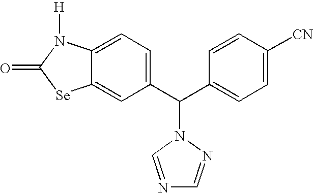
C1(C(C2=CC=C([CN])C=C2)N2N=CN=C2)=CC=C2C(=C1)[Se]C(=O)N2[H]
